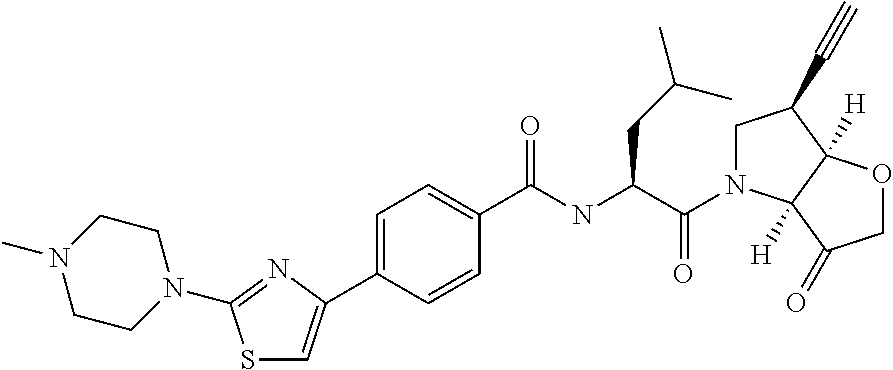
C1N(C)CCN(C2=NC(C3=CC=C(C(NC(C(=O)N4CC(C#C)C5([H])C4([H])C(=O)CO5)CC(C)C)=O)C=C3)=CS2)C1
